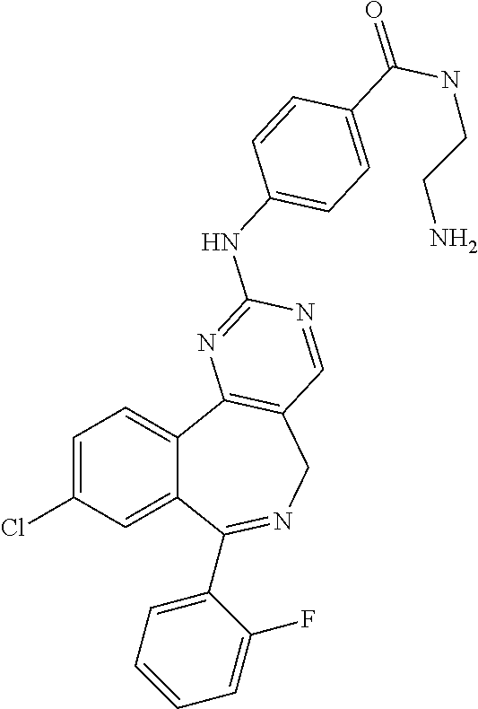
C1=C(Cl)C=C2C(=C1)C1=C(CN=C2C2=CC=CC=C2F)C=NC(NC2=CC=C(C(NCCN)=O)C=C2)=N1
